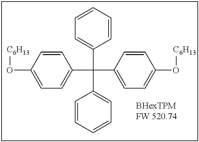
[C6H13]OC1=CC=C(C(C2=CC=C(O[C6H13])C=C2)(C2=CC=CC=C2)C2=CC=CC=C2)C=C1
